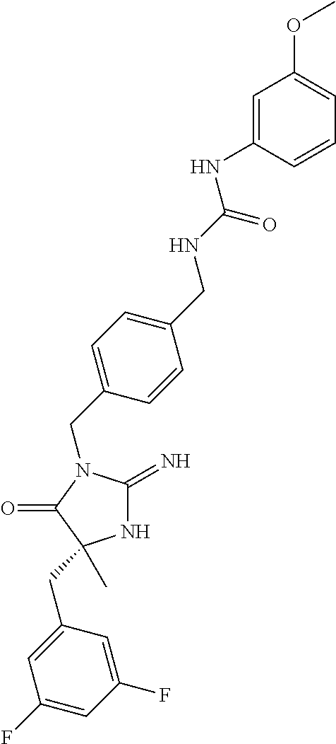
N1C(=N)N(CC2=CC=C(CNC(NC3=CC(OC)=CC=C3)=O)C=C2)C(=O)C1(C)CC1=CC(F)=CC(F)=C1
